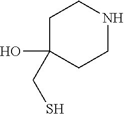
C1C(O)(CS)CCNC1
